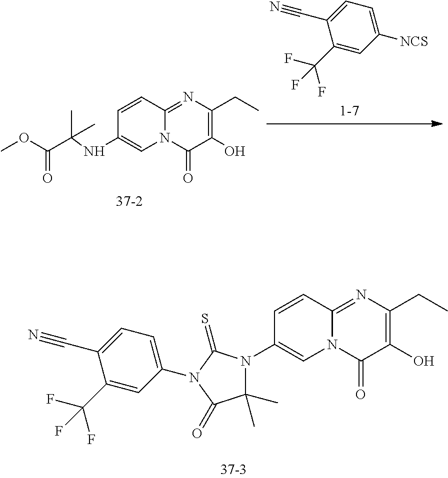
N12C(=NC(CC)=C(O)C1=O)C=CC(N1C(C)(C)C(=O)N(C3=CC=C(C#N)C(C(F)(F)F)=C3)C1=S)=C2.C1=CC2=NC(CC)=C(O)C(=O)N2C=C1NC(C(=O)OC)(C)C.C1(C(F)(F)F)=CC([NCS])=CC=C1C#N
